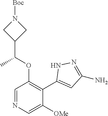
C1=NC=C([OMe])C(C2=CC(N)=NN2)=C1OC(C1CN([Boc])C1)C
